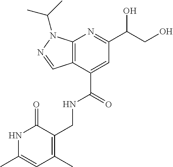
C12=C(C(C(=O)NCC3=C(C)C=C(C)NC3=O)=CC(C(CO)O)=N1)C=NN2C(C)C
